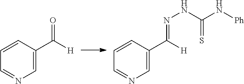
C1=C(C([H])=O)C=CC=N1.C1=C(C(=NNC(N[Ph])=S)[H])C=CC=N1
